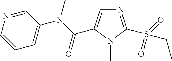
N1=C(S(=O)(=O)CC)N(C)C(C(N(C2=CC=CN=C2)C)=O)=C1
